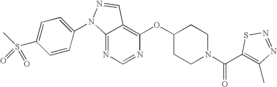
C12=NC=NC(OC3CCN(C(C4=C(C)N=NS4)=O)CC3)=C1C=NN2C1=CC=C(S(C)(=O)=O)C=C1
